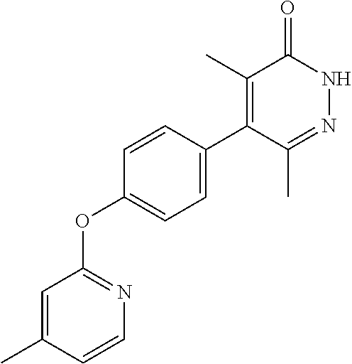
C1=CC(C)=CC(OC2=CC=C(C3=C(C)C(=O)NN=C3C)C=C2)=N1
